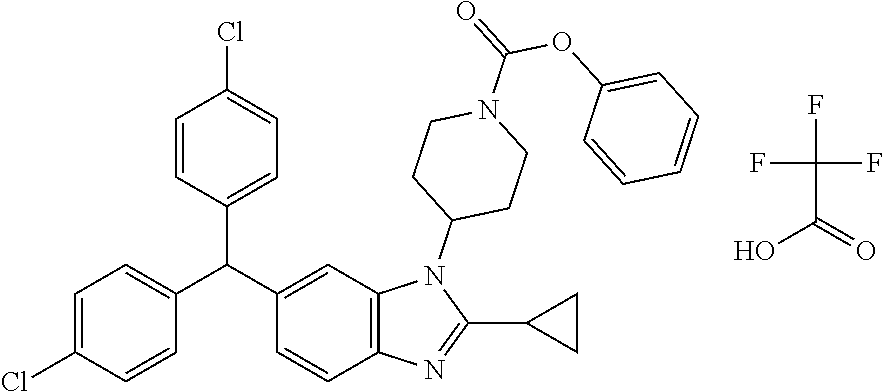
C1=C(Cl)C=CC(C(C2=CC3=C(C=C2)N=C(C2CC2)N3C2CCN(C(=O)OC3=CC=CC=C3)CC2)C2=CC=C(Cl)C=C2)=C1.FC(C(=O)O)(F)F
